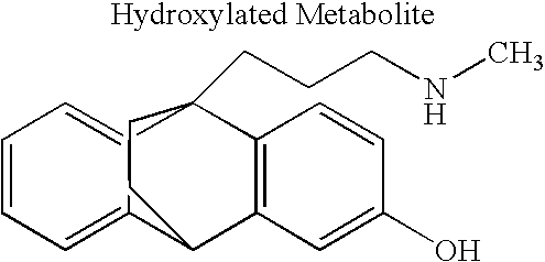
C1=CC=C2C(=C1)C1(CCCNC)C3=C(C2CC1)C=C(O)C=C3
